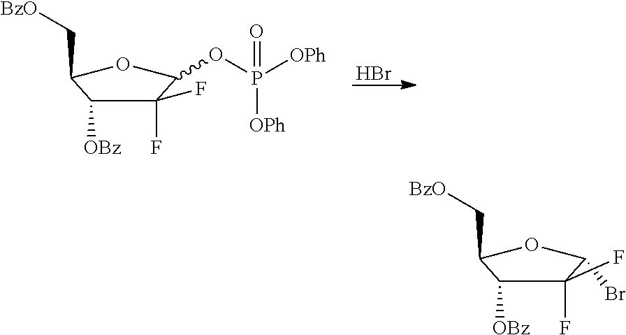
Br.C1(F)(F)C([OBz])C(C[BzO])OC1OP([OPh])([OPh])=O.C1(F)(F)C([OBz])C(C[BzO])OC1Br
